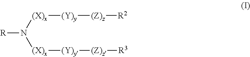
[R]N([(X)x][(Y)y][(Z)z][R2])[(X)x][(Y)y][(Z)z][R3]
